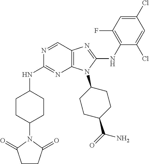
N1=CC2=C(N=C1NC1CCC(N3C(=O)CCC3=O)CC1)N(C1CCC(C(=O)N)CC1)C(NC1=C(F)C=C(Cl)C=C1Cl)=N2
